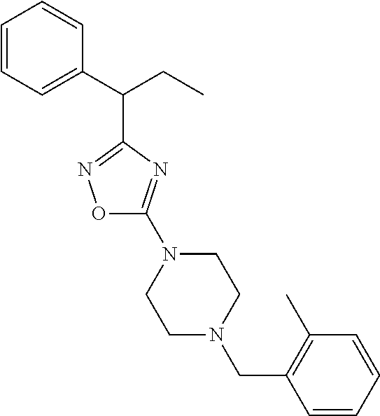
O1C(N2CCN(CC3=C(C)C=CC=C3)CC2)=NC(C(C2=CC=CC=C2)CC)=N1
